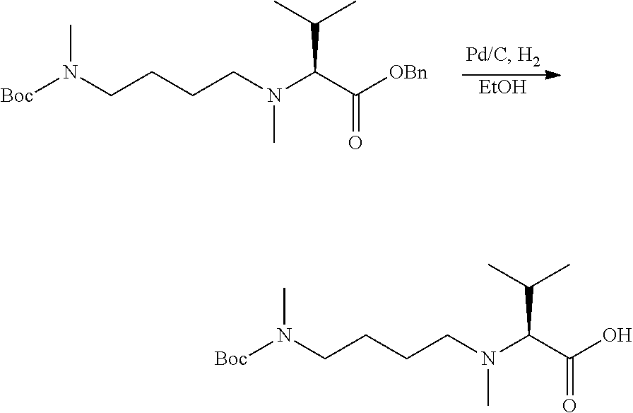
[EtOH].N(C)(C(C(=O)[OBn])C(C)C)CCCCN(C)[Boc].N(C)(C(C(=O)O)C(C)C)CCCCN(C)[Boc]
